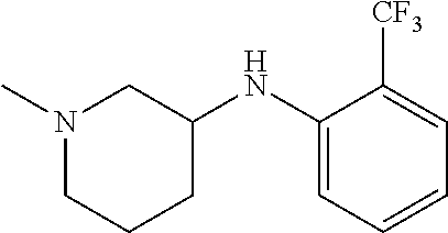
N1(C)CCCC(NC2=CC=CC=C2[CF3])C1
